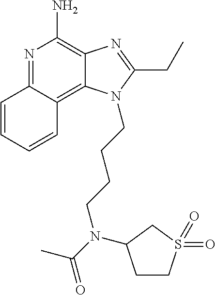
N1=C2C(=C3C(=C1N)N=C(CC)N3CCCCN(C(=O)C)C1CCS(=O)(=O)C1)C=CC=C2
